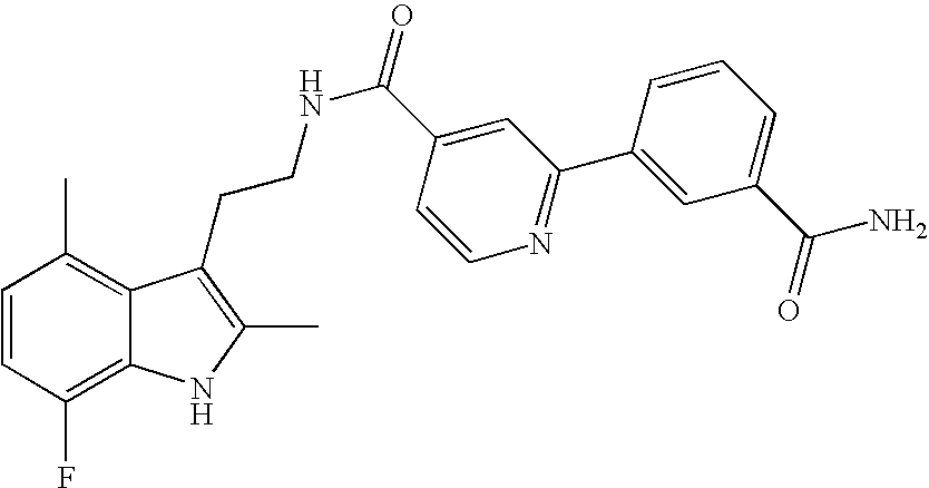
C1=CC(F)=C2C(=C1C)C(CCNC(=O)C1=CC(C3=CC(C(=O)N)=CC=C3)=NC=C1)=C(C)N2
